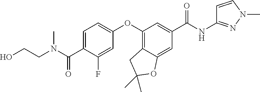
C1=C(C(=O)N(C)CCO)C(F)=CC(OC2=C3C(=CC(C(=O)NC4=NN(C)C=C4)=C2)OC(C)(C)C3)=C1
